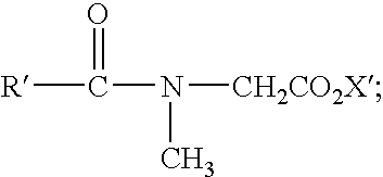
[R]C(N(C)[CH2CO2X])=O
